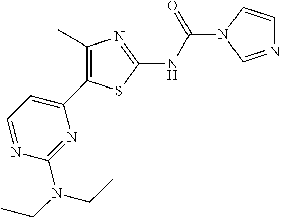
C1=NC(N(CC)CC)=NC(C2=C(C)N=C(NC(=O)N3C=CN=C3)S2)=C1
